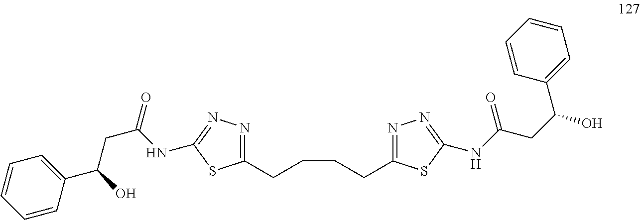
C1(CCCCC2=NN=C(NC(CC(O)C3=CC=CC=C3)=O)S2)=NN=C(NC(CC(C2=CC=CC=C2)O)=O)S1
